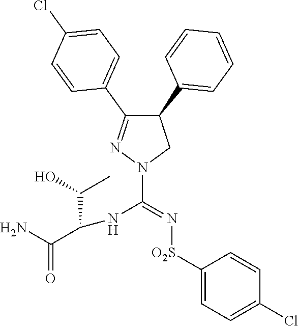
C1=CC(C2C(C3=CC=C(Cl)C=C3)=NN(C(NC(C(N)=O)C(O)C)=N[O2S]C3=CC=C(Cl)C=C3)C2)=CC=C1
